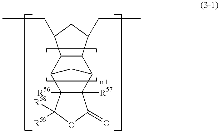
C12([R56])C([R57])(C3C4C(C1C3)C(CC)CC4CC)C(=O)OC2([R58])[R59]
